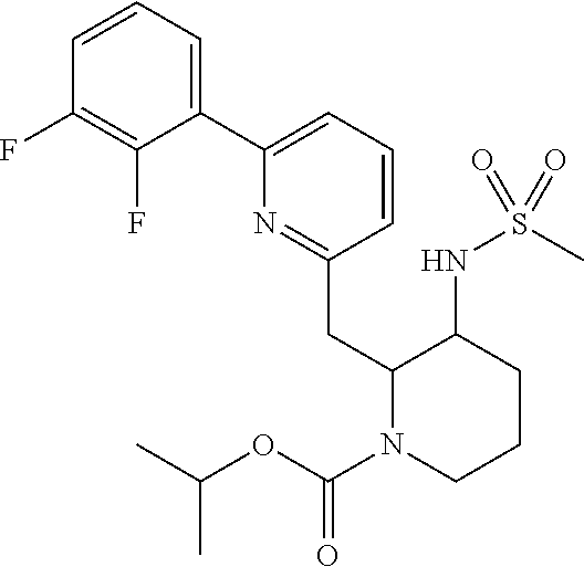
C1(C2=CC=CC(CC3N(C(OC(C)C)=O)CCCC3NS(C)(=O)=O)=N2)=CC=CC(F)=C1F
